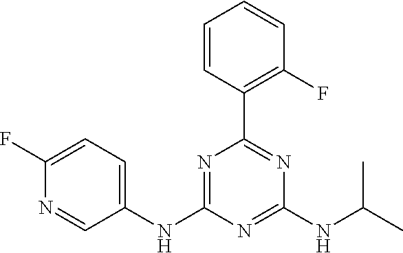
C1=CC(C2=NC(NC(C)C)=NC(NC3=CC=C(F)N=C3)=N2)=C(F)C=C1
